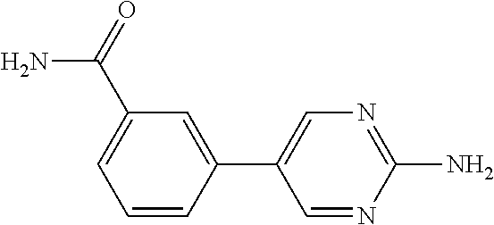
C1=C(C(N)=O)C=C(C2=CN=C(N)N=C2)C=C1
